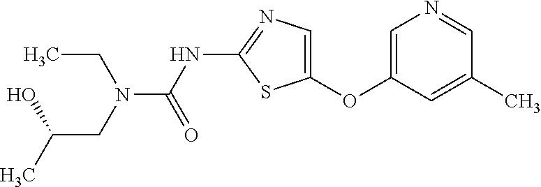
O(C1=CN=C(NC(=O)N(CC)CC(O)C)S1)C1=CN=CC(C)=C1
